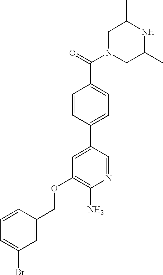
C1N(C(=O)C2=CC=C(C3=CC(OCC4=CC(Br)=CC=C4)=C(N)N=C3)C=C2)CC(C)NC1C
